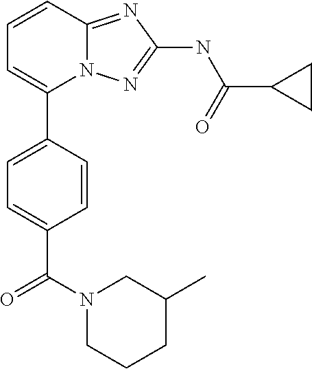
C1=CC2=NC(NC(C3CC3)=O)=NN2C(C2=CC=C(C(N3CCCC(C)C3)=O)C=C2)=C1
